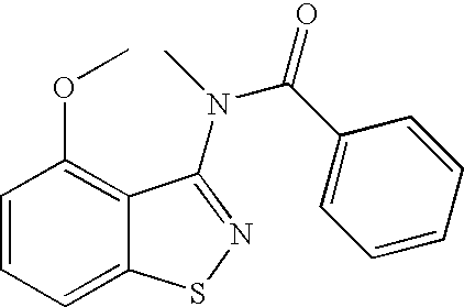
C1=CC=C2C(=C1OC)C(N(C)C(C1=CC=CC=C1)=O)=NS2
